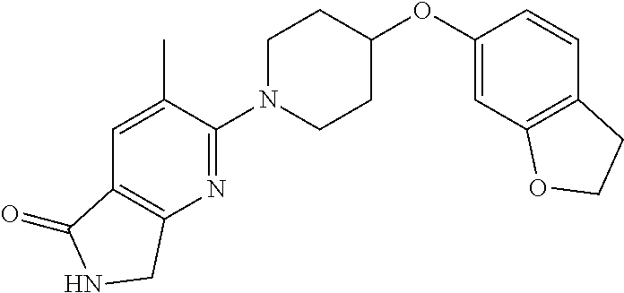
C1(OC2CCN(C3=NC4=C(C=C3C)C(=O)NC4)CC2)=CC2=C(C=C1)CCO2
